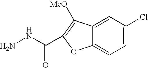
NNC(=O)C1=C([MeO])C2=CC(Cl)=CC=C2O1
